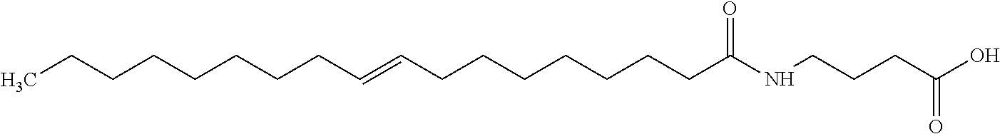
C(CCCCC(NCCCC(=O)O)=O)CCC=CCCCCCCCC
